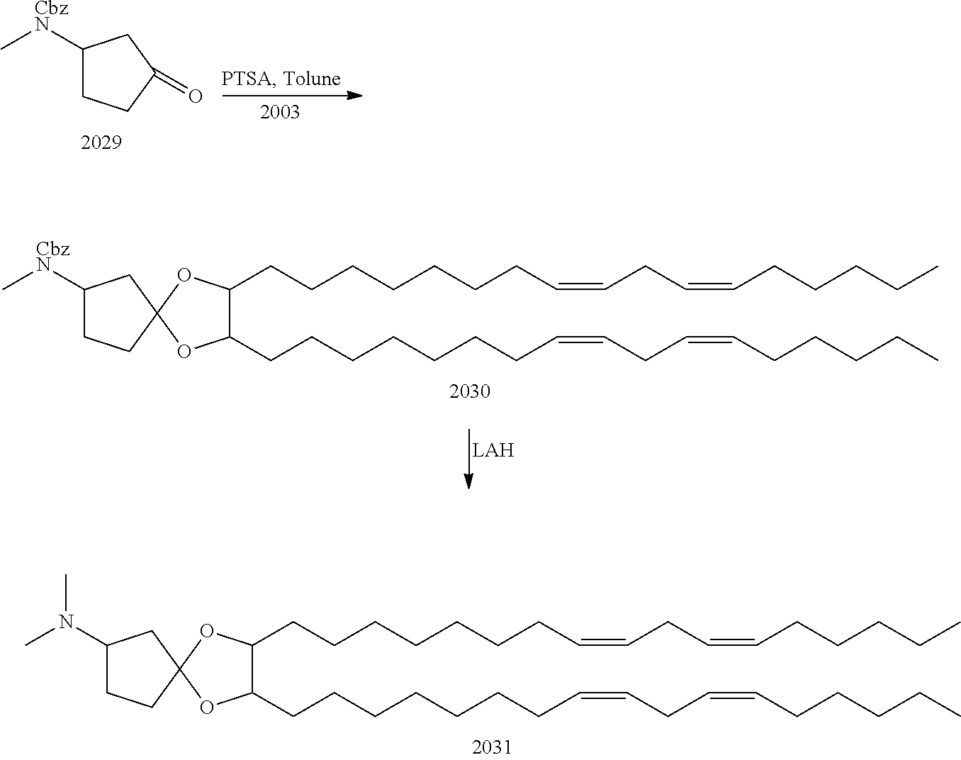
C1(CCCCCCCC=CCC=CCCCCC)C(CCCCCCCC=CCC=CCCCCC)OC2(O1)CC(N(C)C)CC2.C1(CCCCCCCC=CCC=CCCCCC)C(CCCCCCCC=CCC=CCCCCC)OC2(O1)CC([CbzN]C)CC2.C1([CbzN]C)CCC(=O)C1
